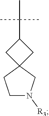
C12(CCN([R3])C1)CC(C(C)(C)C)C2
